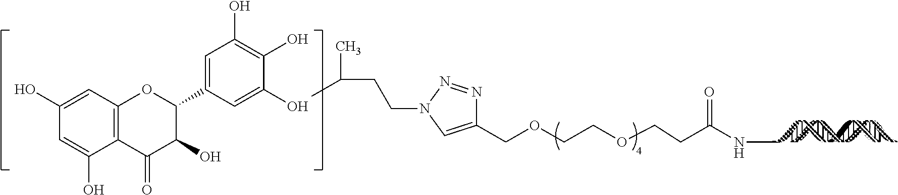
C1(COCCOCCC(NC)=O)=CN(CCC(C)C)N=N1.C12=C(C=C(O)C=C1O)OC(C1=CC(O)=C(O)C(O)=C1)C(O)C2=O
